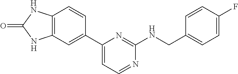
C1=C(C2=CC3=C(C=C2)NC(=O)N3)N=C(NCC2=CC=C(F)C=C2)N=C1
